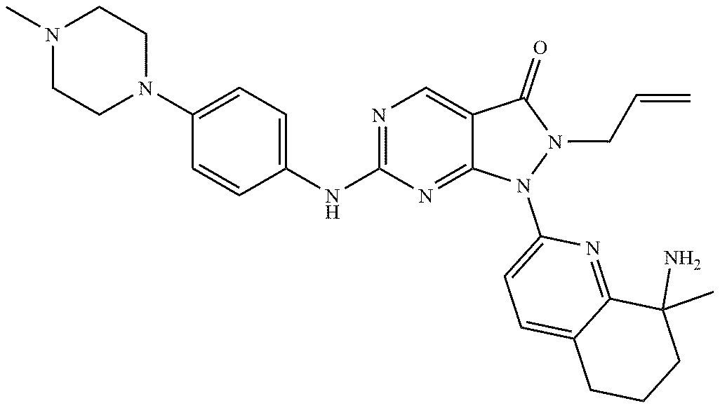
CN1CCN(C2=CC=C(NC3=NC=C4C(=N3)N(C3=CC=C5C(=N3)C(C)(N)CCC5)N(CC=C)C4=O)C=C2)CC1
